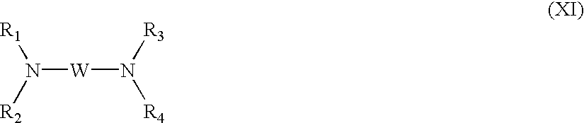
N([W]N([R3])[R4])([R2])[R1]
